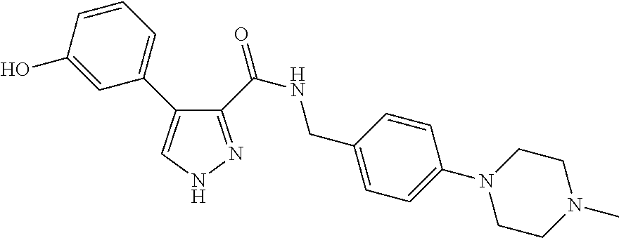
C1(C(NCC2=CC=C(N3CCN(C)CC3)C=C2)=O)=NNC=C1C1=CC=CC(O)=C1
